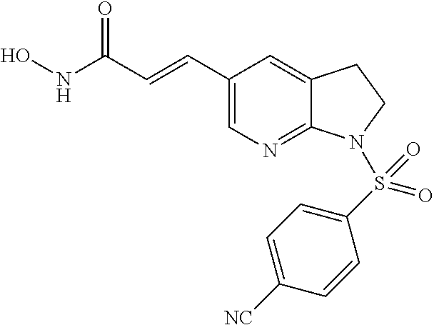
N(C(C=CC1=CN=C2C(=C1)CCN2S(C1=CC=C([NC])C=C1)(=O)=O)=O)O
